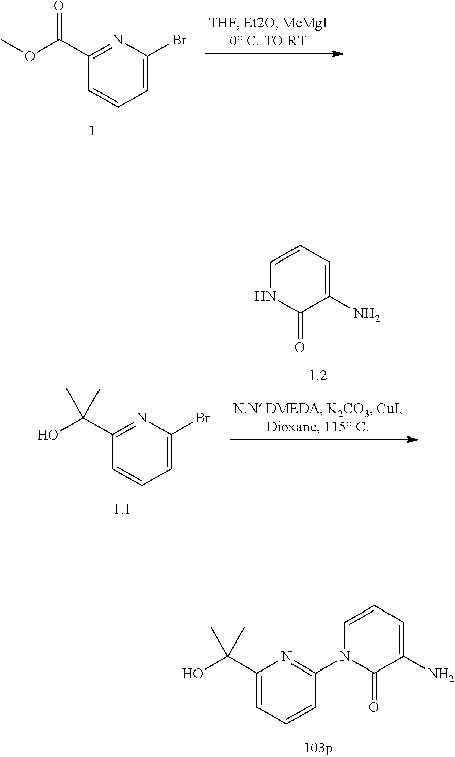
C1(C(OC)=O)=NC(Br)=CC=C1.C1(N)=CC=CNC1=O.C1(C(O)(C)C)=NC(Br)=CC=C1.C1(C(O)(C)C)=CC=CC(N2C=CC=C(N)C2=O)=N1
